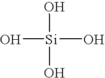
O[Si](O)(O)O
